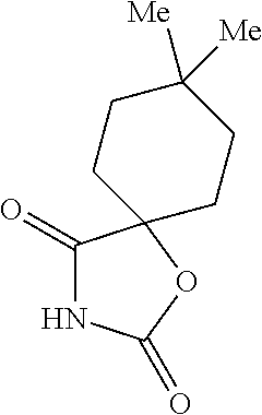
C1(=O)NC(=O)OC12CCC([Me])([Me])CC2
